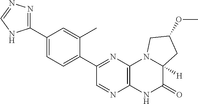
C1(C2=NC3=C(N=C2)NC(=O)C2([H])N3CC(OC)C2)=CC=C(C2=NN=CN2)C=C1C
